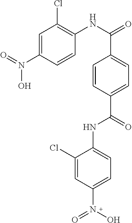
C1(Cl)=CC(N(O)=O)=CC=C1NC(=O)C1=CC=C(C(NC2=C(Cl)C=C(N(=O)O)C=C2)=O)C=C1
